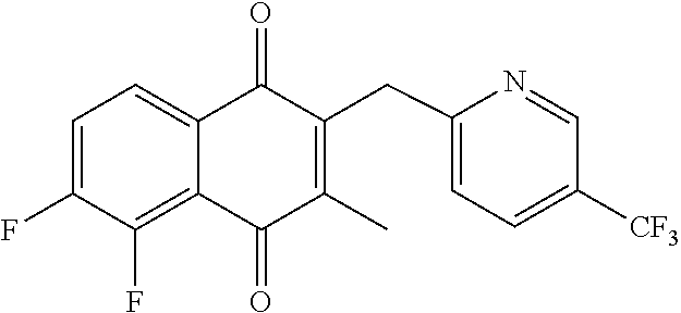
C1=C(F)C(F)=C2C(=C1)C(=O)C(CC1=CC=C([CF3])C=N1)=C(C)C2=O
